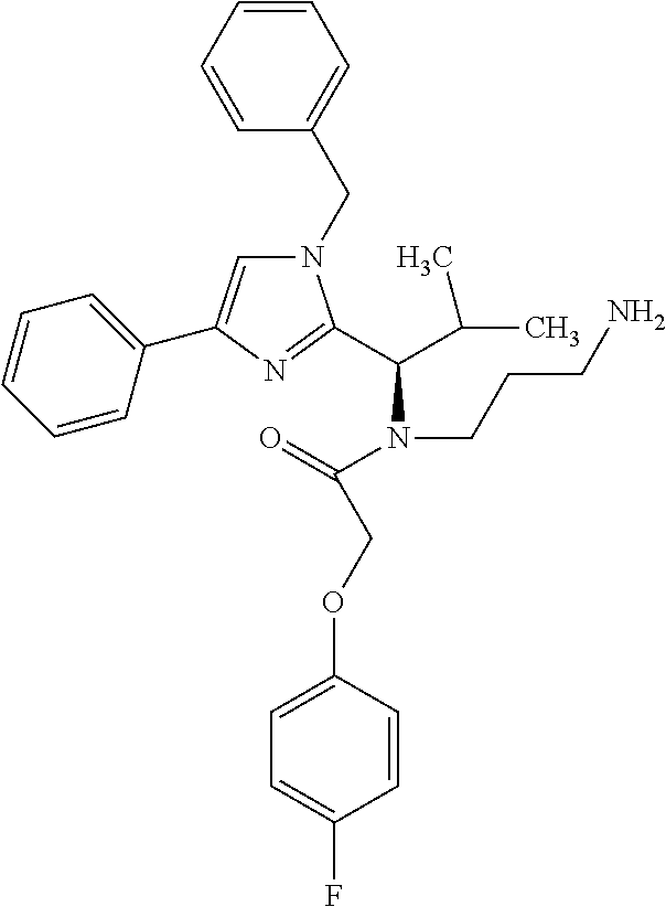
N1(CC2=CC=CC=C2)C=C(C2=CC=CC=C2)N=C1C(C(C)C)N(C(=O)COC1=CC=C(F)C=C1)CCCN
